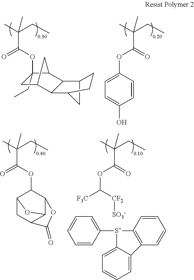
C1(CC)(OC(C(CC)(C)C)=O)CC2C3C(C1C2)C1CC3CC1.C(CC)(C)(C(=O)OC1=CC=C(O)C=C1)C.C1(OC(C(CC)(C)C)=O)C2CC3C(C1OC3=O)O2.C(CC)(C)(C(=O)OC([F3C])[CF2][SO3-])C.C1([S+]2C3=C(C=CC=C3)C3=CC=CC=C23)=CC=CC=C1
